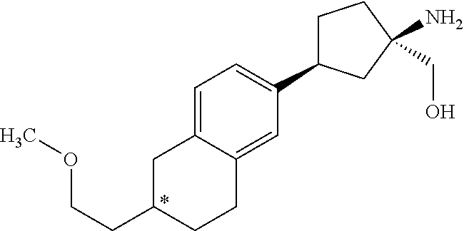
C1=C2C(=CC(C3CCC(N)(CO)C3)=C1)CCC(CCOC)C2
